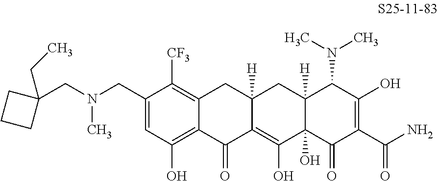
C1(CN(CC2(CC)CCC2)C)=CC(O)=C2C(=C1[CF3])CC1([H])C(=C(O)C3(O)C([H])(C1)C(N(C)C)C(O)=C(C(N)=O)C3=O)C2=O
